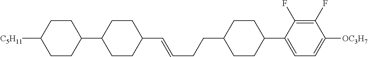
C1CC([C5H11])CCC1C1CCC(C=CCCC2CCC(C3=CC=C([OC3H7])C(F)=C3F)CC2)CC1
